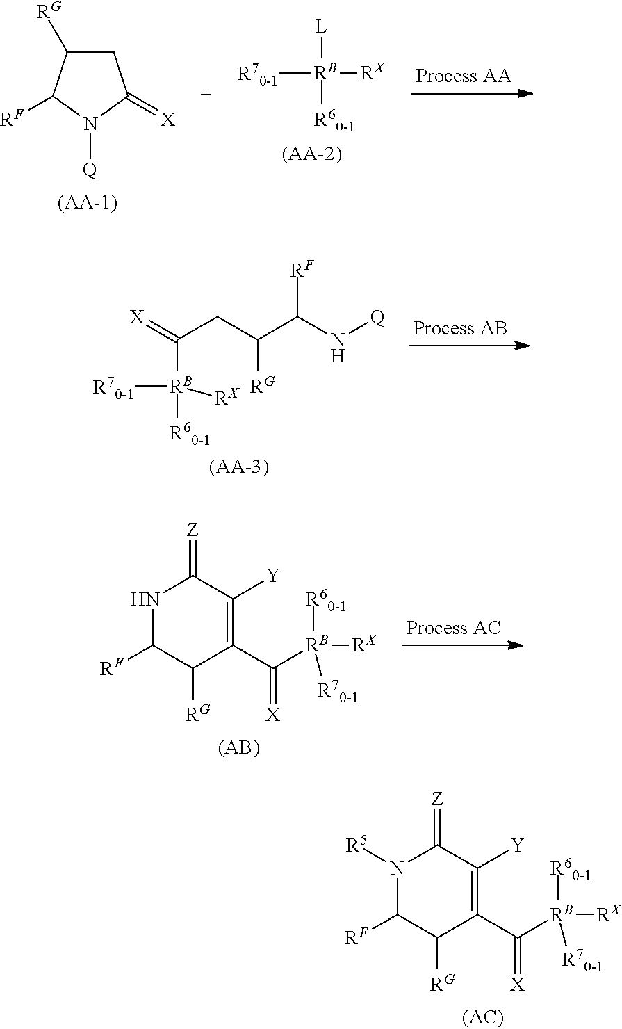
C1C([RG])C([RF])N([Q])C1=[X].[(AA-1)].[R70-1][RB]([RX])([R60-1])[L].[(AA-2)].C(C(=[X])[RB]([RX])([R70-1])[R60-1])C(C(N[Q])[RF])[RG].[(AA-3)].N1([R5])C([RF])C([RG])C(C(=[X])[RB]([RX])([R60-1])[R70-1])=C([Y])C1=[Z].N1C([RF])C([RG])C(C(=[X])[RB]([RX])([R60-1])[R70-1])=C([Y])C1=[Z]
